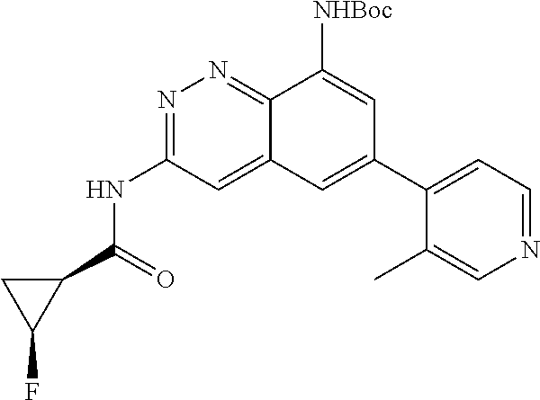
N1=C(NC(=O)C2CC2F)C=C2C(=N1)C([NHBoc])=CC(C1=CC=NC=C1C)=C2
